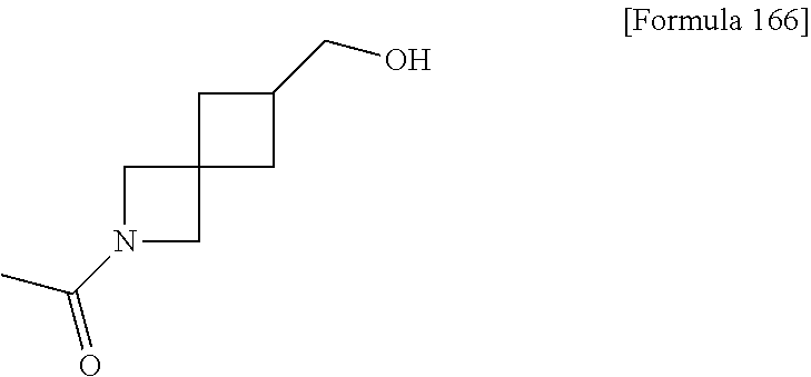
C1N(C(C)=O)CC12CC(CO)C2
